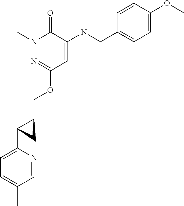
N1(C)N=C(OCC2CC2C2=CC=C(C)C=N2)C=C(NCC2=CC=C(OC)C=C2)C1=O
